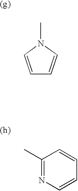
C1=CN(C)C=C1.C1(C)=NC=CC=C1
